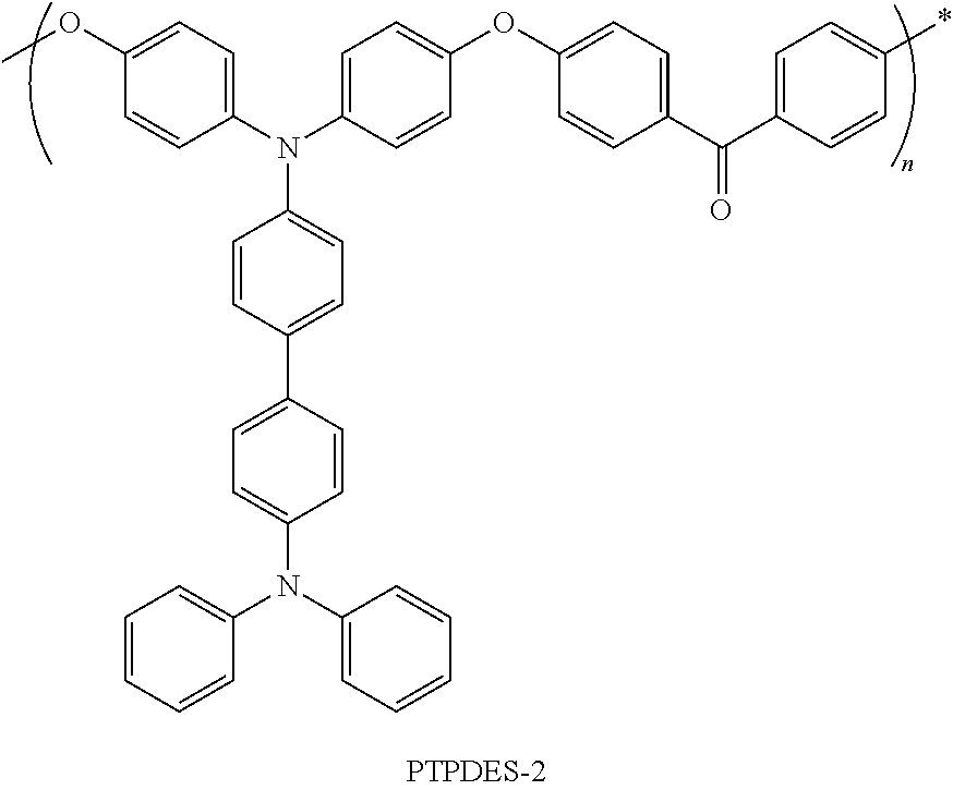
C1(N(C2=CC=C(OC3=CC=C(C(C4=CC=C(*)C=C4)=O)C=C3)C=C2)C2=CC=C(C3=CC=C(N(C4=CC=CC=C4)C4=CC=CC=C4)C=C3)C=C2)=CC=C(OC)C=C1
